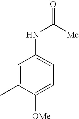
C1=C(C)C([OMe])=CC=C1NC([Me])=O
